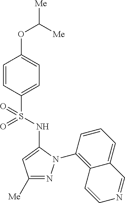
C1(OC([Me])[Me])=CC=C(S(=O)(=O)NC2=CC([Me])=NN2C2=C3C(=CC=C2)C=NC=C3)C=C1
